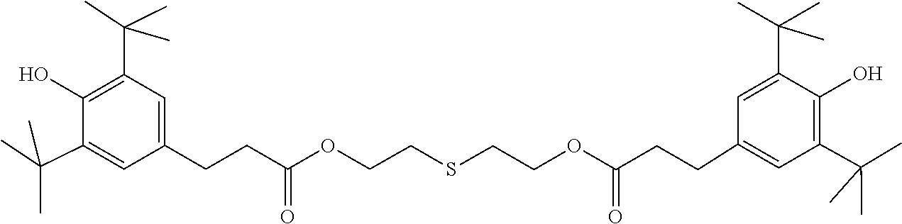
C1(CCC(=O)OCCSCCOC(CCC2=CC(C(C)(C)C)=C(O)C(C(C)(C)C)=C2)=O)=CC(C(C)(C)C)=C(O)C(C(C)(C)C)=C1
